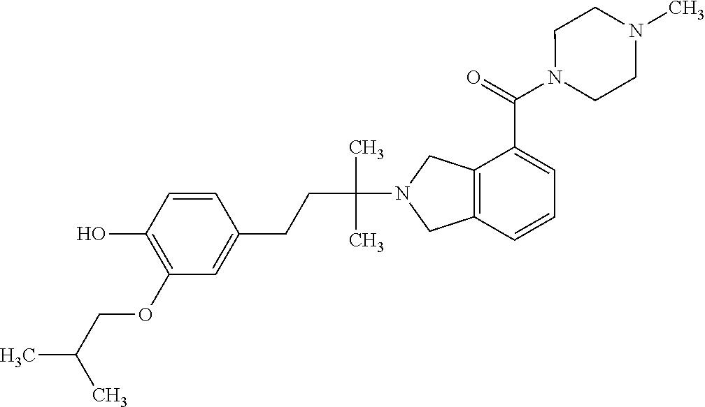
C1=CC(O)=C(OCC(C)C)C=C1CCC(N1CC2=C(C1)C(C(N1CCN(C)CC1)=O)=CC=C2)(C)C
